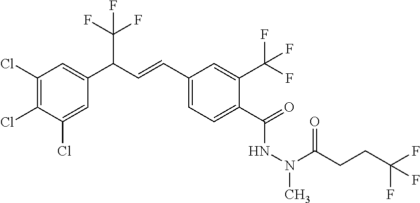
C1(Cl)=C(Cl)C(Cl)=CC(C(C=CC2=CC=C(C(=O)NN(C)C(CCC(F)(F)F)=O)C(C(F)(F)F)=C2)C(F)(F)F)=C1
